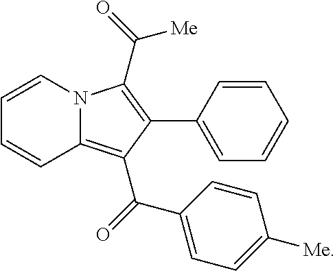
C1=CN2C(=C(C(=O)C3=CC=C([Me])C=C3)C(C3=CC=CC=C3)=C2C(=O)[Me])C=C1
